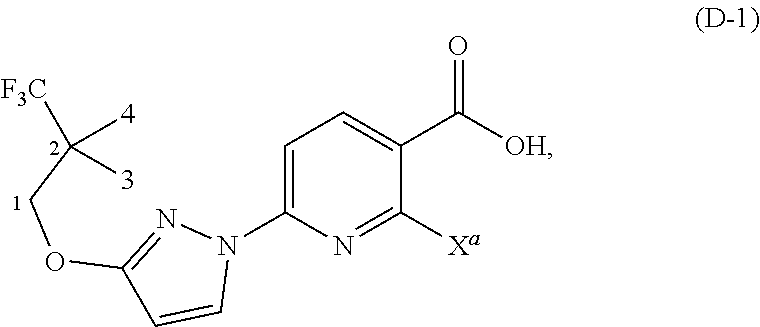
C1=C(N2N=C(OCC([3])([F3C])[4])C=C2)N=C([Xa])C(C([OH])=O)=C1
